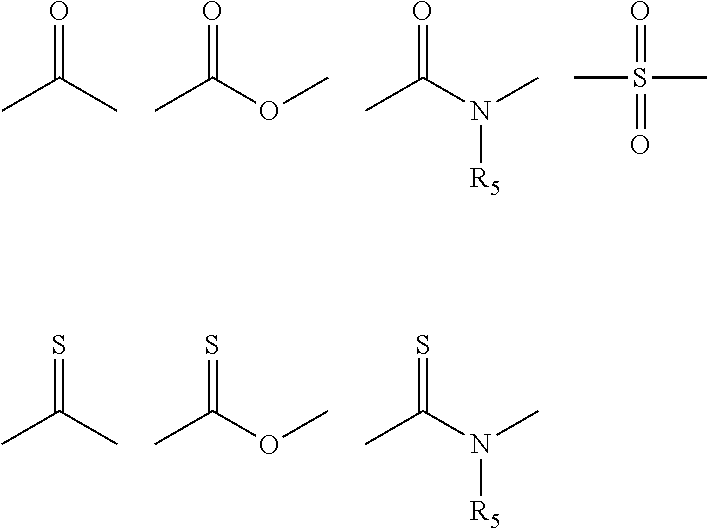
CC(C)=O.CC(OC)=O.CC(N(C)[R5])=O.S(=O)(C)(C)=O.CC(C)=S.CC(OC)=S.CC(N(C)[R5])=S
